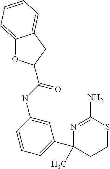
N(C1=CC(C2(C)CCSC(N)=N2)=CC=C1)C(=O)C1OC2=CC=CC=C2C1
